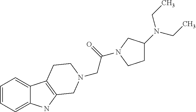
C1=CC=C2C(=C1)C1=C(N2)CN(CC(=O)N2CC(N(CC)CC)CC2)CC1
